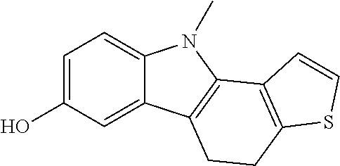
C1=C(O)C=C2C(=C1)N(C)C1=C2CCC2=C1C=CS2
